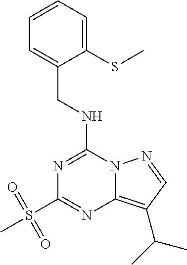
C1=CC=C(SC)C(CNC2=NC(S(C)(=O)=O)=NC3=C(C(C)C)C=NN23)=C1
